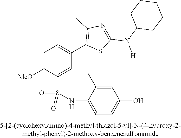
C1=C([OMe])C(S(NC2=CC=C(O)C=C2C)(=O)=O)=CC(C2=C(C)N=C(N([H])C3CCCCC3)S2)=C1
